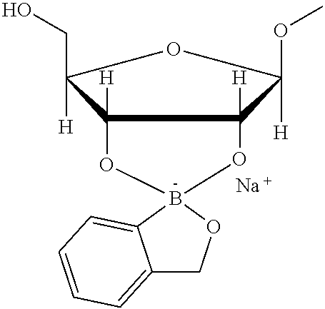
C12([H])OB3(OC1([H])C([H])(OC)OC2([H])CO)OCC1=CC=CC=C13.[Na]
